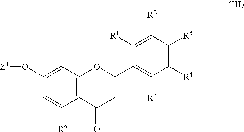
C12=C(C=C(O[Z1])C=C1[R6])OC(C1=C([R5])C([R4])=C([R3])C([R2])=C1[R1])CC2=O
